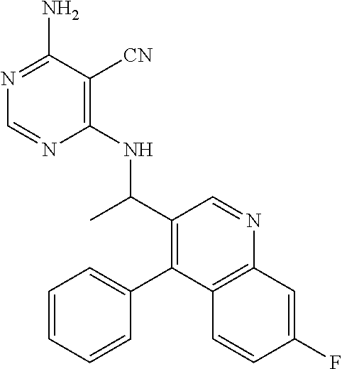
N(C(C1=C(C2=CC=CC=C2)C2=C(N=C1)C=C(F)C=C2)C)C1=C([CN])C(N)=NC=N1
